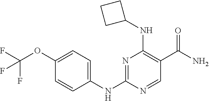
N1=C(NC2=CC=C(OC(F)(F)F)C=C2)N=CC(C(N)=O)=C1NC1CCC1
